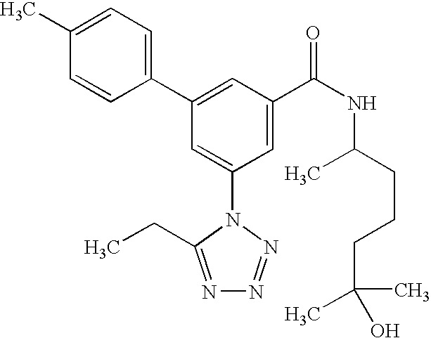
C1(C2=CC(C(NC(CCCC(C)(O)C)C)=O)=CC(N3C(CC)=NN=N3)=C2)=CC=C(C)C=C1
